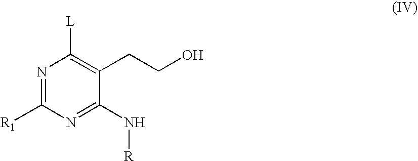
N1=C([R1])N=C(N[R])C(CCO)=C1[L]
